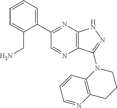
C1=CC=C(C2=NC3=C(N=C2)C(N2CCCC4=C2C=CC=N4)=NN3)C(CN)=C1
